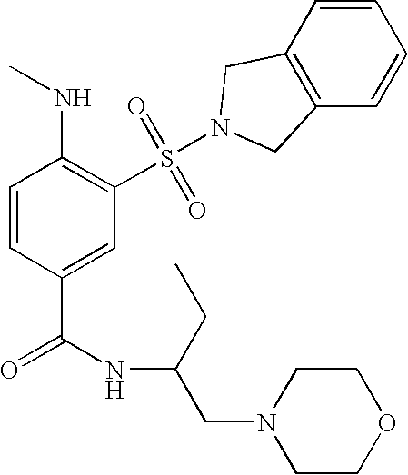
C1=CC(C(=O)NC(CN2CCOCC2)CC)=CC(S(=O)(=O)N2CC3=C(C=CC=C3)C2)=C1NC
